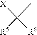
[X]C(C)([R5])[R6]
